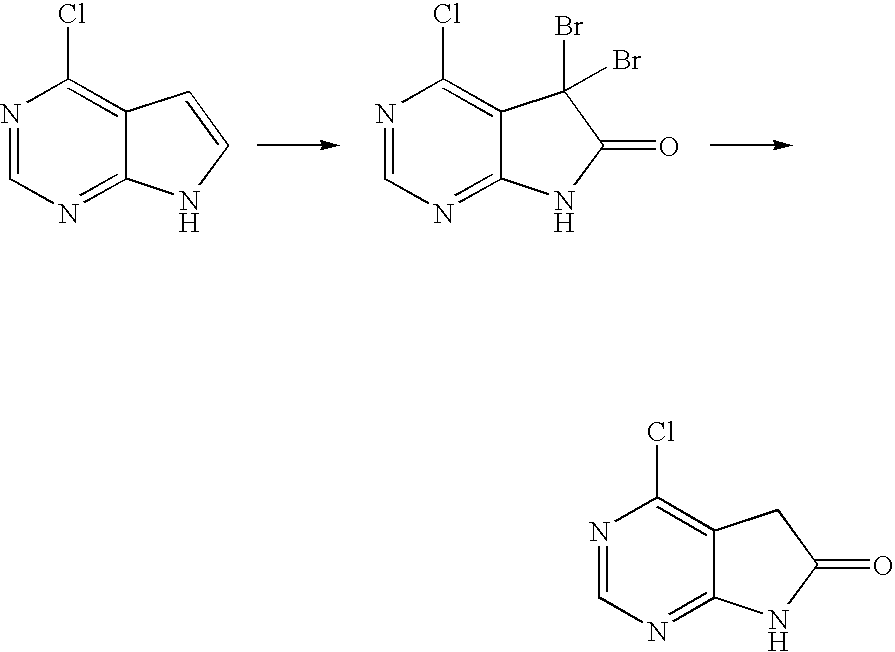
N1=CN=C2C(=C1Cl)C=CN2.N1=CN=C2C(=C1Cl)C(Br)(Br)C(=O)N2.N1=CN=C2C(=C1Cl)CC(=O)N2
